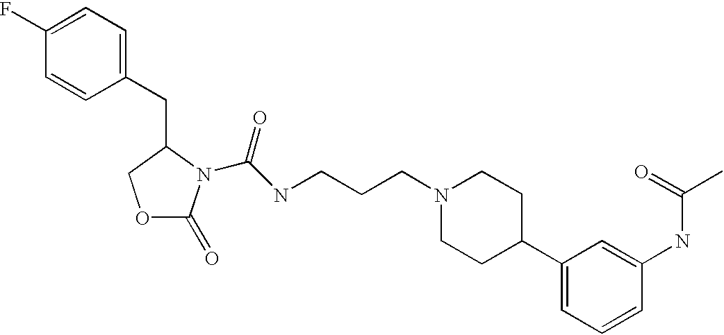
C(C1COC(=O)N1C(NCCCN1CCC(C2=CC=CC(NC(C)=O)=C2)CC1)=O)C1=CC=C(F)C=C1
